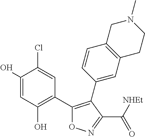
C1(O)=CC(O)=C(C2=C(C3=CC4=C(C=C3)CN(C)CC4)C(C(=O)[NHEt])=NO2)C=C1Cl
